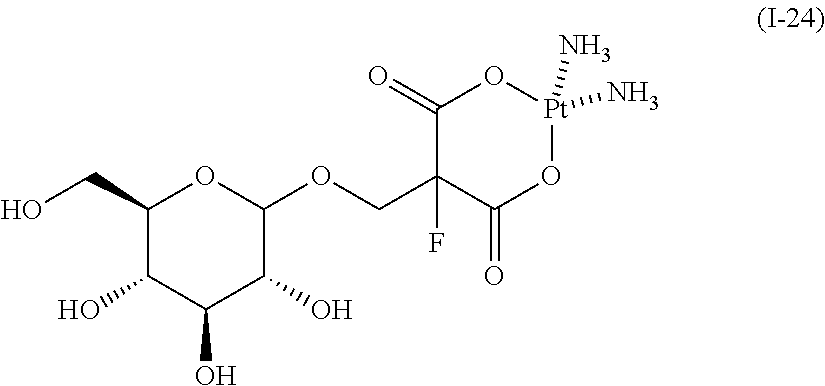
C1(CO)C(O)C(O)C(O)C(OCC2(F)C(=O)O[Pt](N)(N)OC2=O)O1
